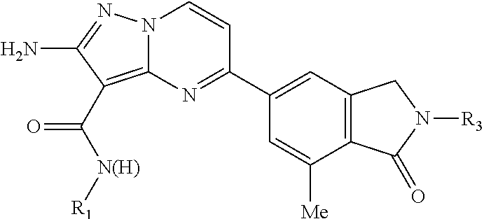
C12=C(C=C(C3=NC4=C(C([N(H)][R1])=O)C(N)=NN4C=C3)C=C1[Me])CN([R3])C2=O
